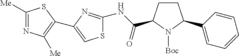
C1([Me])=NC([Me])=C(C2=CSC(NC(C3CCC(C4=CC=CC=C4)N3[Boc])=O)=N2)S1
